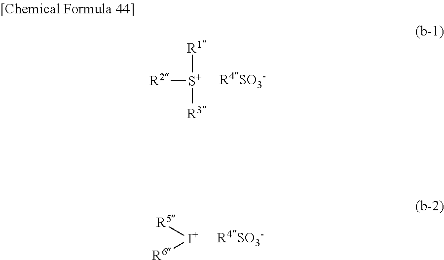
[R1][S+]([R3])[R2].[I+]([R5])[R6]
